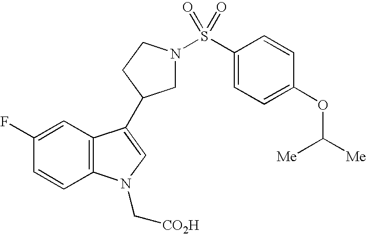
C1(F)=CC2=C(C=C1)N(C[CO2H])C=C2C1CN(S(C2=CC=C(OC([Me])[Me])C=C2)(=O)=O)CC1
